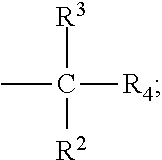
CC([R4])([R3])[R2]
